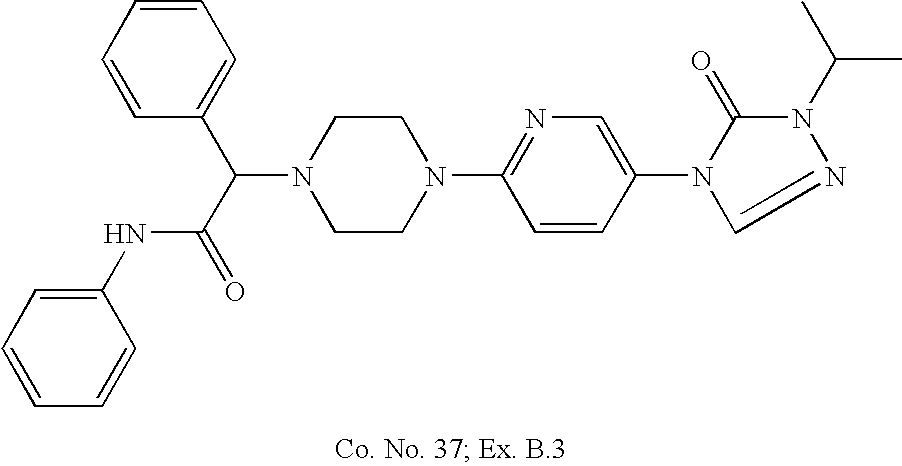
N1(C(C(=O)NC2=CC=CC=C2)C2=CC=CC=C2)CCN(C2=NC=C(N3C(=O)N(C(C)C)N=C3)C=C2)CC1
